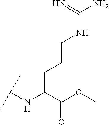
C(C(C(OC)=O)NC(C)C)CCNC(N)=N
